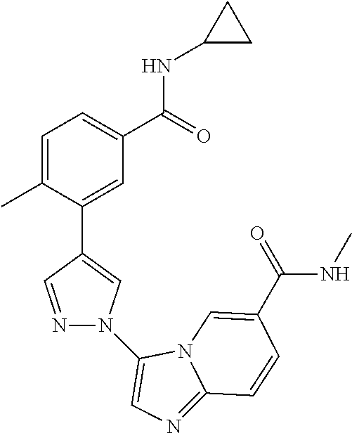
C1=C(C)C(C2=CN(C3=CN=C4N3C=C(C(=O)NC)C=C4)N=C2)=CC(C(=O)NC2CC2)=C1
